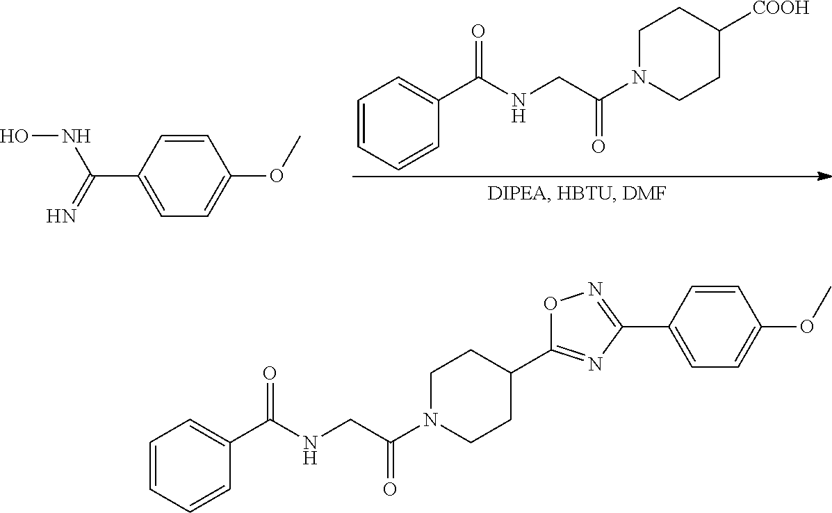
C1=CC(C(=N)NO)=CC=C1OC.C1=CC=CC(C(NCC(N2CCC([COOH])CC2)=O)=O)=C1.C1=CC=CC(C(NCC(N2CCC(C3=NC(C4=CC=C(OC)C=C4)=NO3)CC2)=O)=O)=C1
